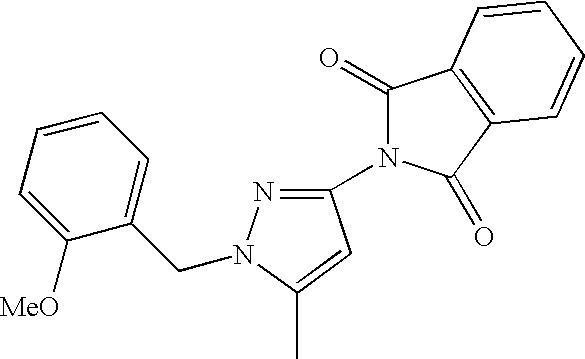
C1(=O)N(C2=NN(CC3=CC=CC=C3[MeO])C(C)=C2)C(=O)C2=C1C=CC=C2
